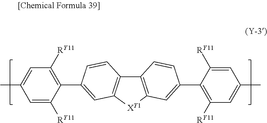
C12=C([XY1]C3=C1C=CC(C1=C([RY11])C=C(C)C=C1[RY11])=C3)C=C(C1=C([RY11])C=C(C)C=C1[RY11])C=C2
